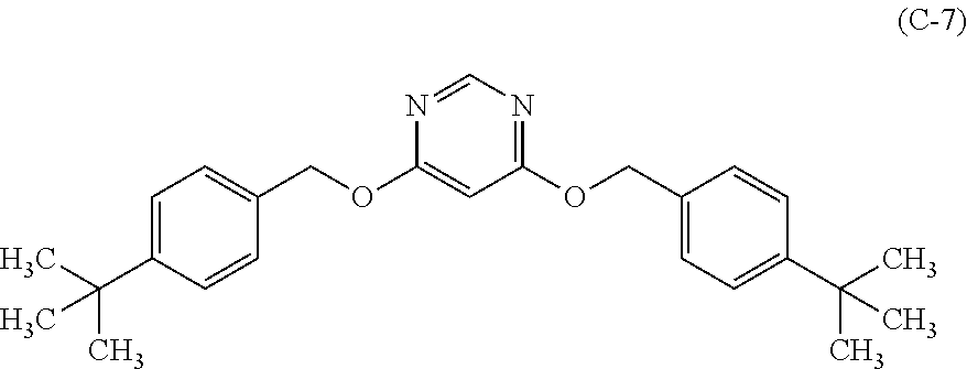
N1=CN=C(OCC2=CC=C(C(C)(C)C)C=C2)C=C1OCC1=CC=C(C(C)(C)C)C=C1
